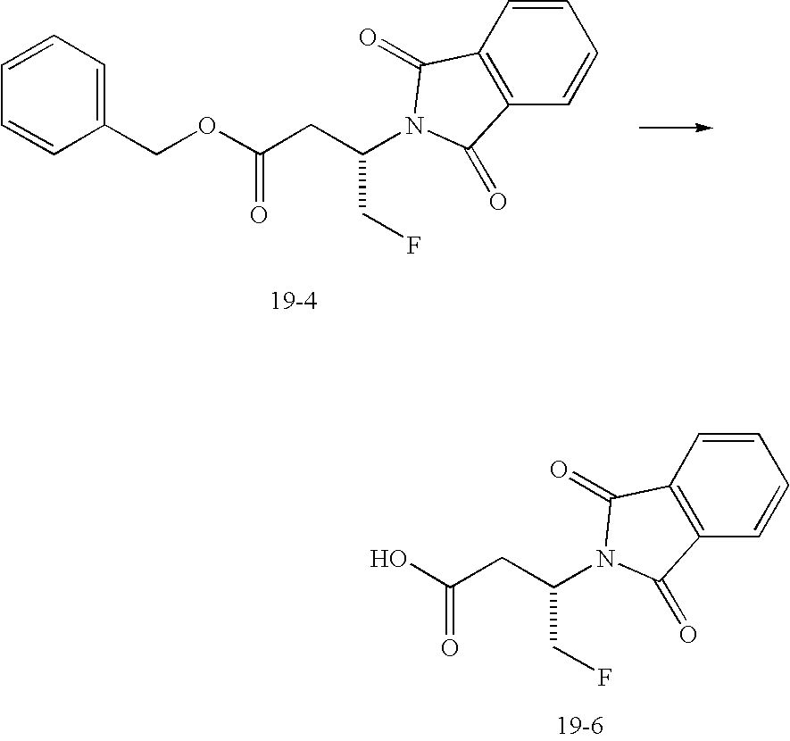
C1=CC(COC(CC(CF)N2C(=O)C3=C(C2=O)C=CC=C3)=O)=CC=C1.OC(CC(CF)N1C(=O)C2=C(C1=O)C=CC=C2)=O
